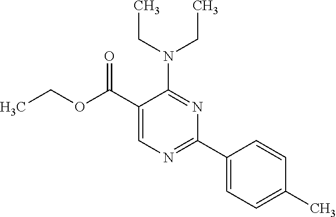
N(C1=NC(C2=CC=C(C)C=C2)=NC=C1C(OCC)=O)(CC)CC
